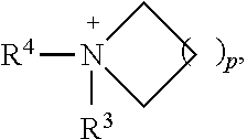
C1CN([R4])([R3])C1
